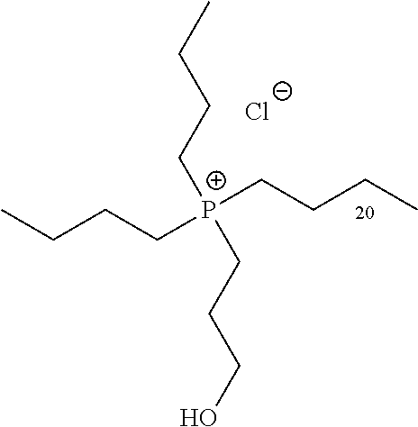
CCCC[P+](CCCC)(CCCO)CCCC.[Cl-]
